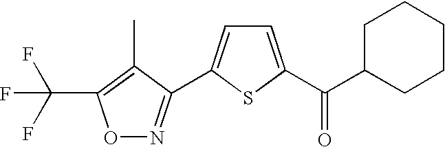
O1N=C(C2=CC=C(C(C3CCCCC3)=O)S2)C(C)=C1C(F)(F)F
